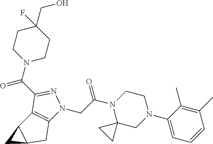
C(C(N1C2(CN(C3=CC=CC(C)=C3C)CC1)CC2)=O)N1C2=C(C(C(N3CCC(CO)(F)CC3)=O)=N1)C1C(C2)C1
